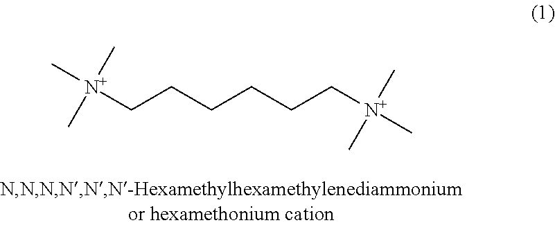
[N+](CCCCCC[N+](C)(C)C)(C)(C)C
